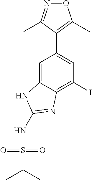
N1=C(C)C(C2=CC(I)=C3C(=C2)NC(NS(=O)(=O)C(C)C)=N3)=C(C)O1
